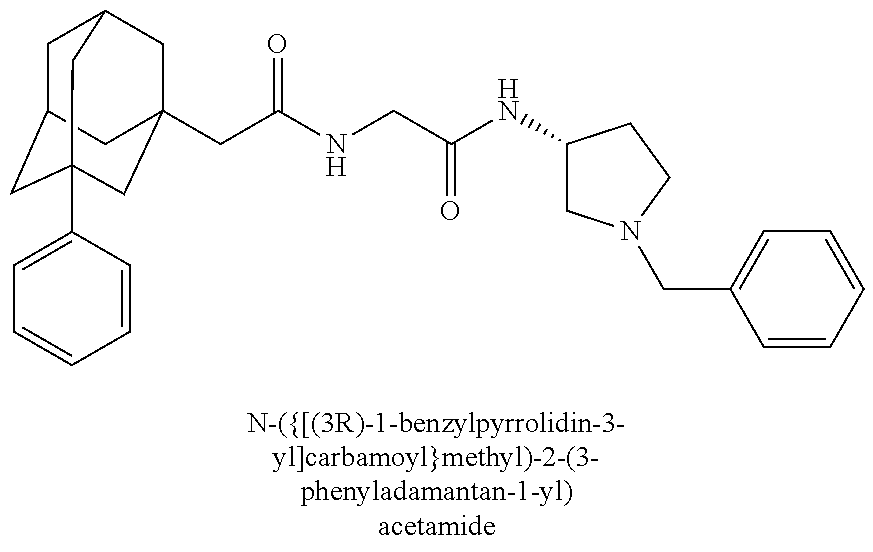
C1C2CC3(C4=CC=CC=C4)CC(CC(=O)NCC(=O)NC4CN(CC5=CC=CC=C5)CC4)(CC1C3)C2
